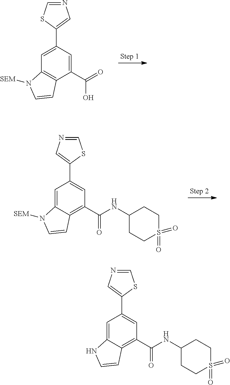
C1(C2=CN=CS2)=CC2=C(C(C(O)=O)=C1)C=CN2[SEM].C1(C2=CN=CS2)=CC(C(=O)NC2CCS(=O)(=O)CC2)=C2C(=C1)N([SEM])C=C2.C1(C2=CN=CS2)=CC(C(=O)NC2CCS(=O)(=O)CC2)=C2C(=C1)NC=C2
